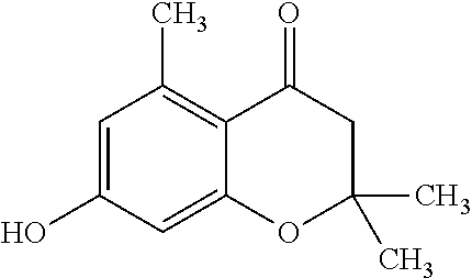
C1=C(O)C=C2C(=C1C)C(=O)CC(C)(C)O2
